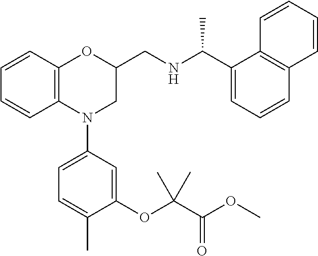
C1=CC2=C(C=C1)N(C1=CC=C(C)C(OC(C(OC)=O)(C)C)=C1)CC(CNC(C1=CC=CC3=C1C=CC=C3)C)O2
